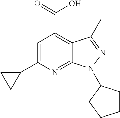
C1=C(C2CC2)N=C2C(=C1C(=O)O)C(C)=NN2C1CCCC1
